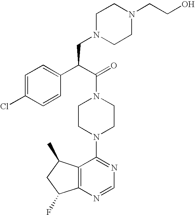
C1(C(C(=O)N2CCN(C3=NC=NC4=C3C(C)CC4F)CC2)CN2CCN(CCO)CC2)=CC=C(Cl)C=C1
